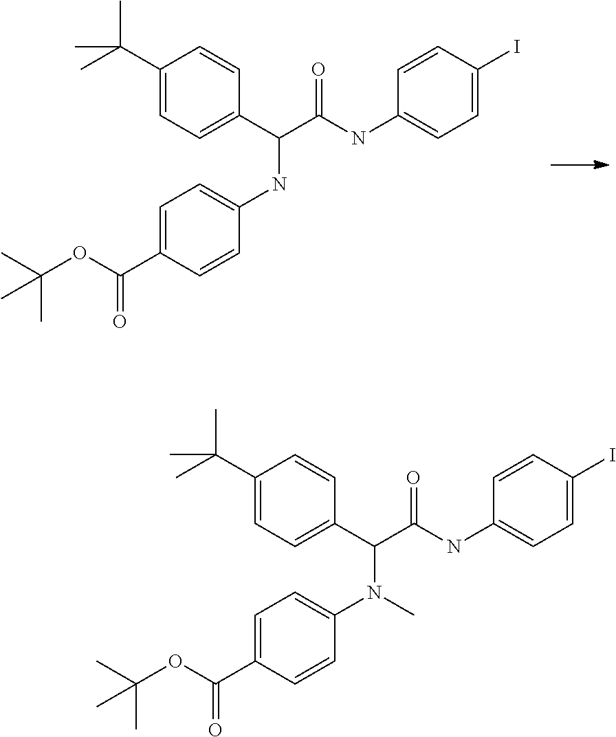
C1(C(C)(C)C)=CC=C(C(C(NC2=CC=C(I)C=C2)=O)NC2=CC=C(C(OC(C)(C)C)=O)C=C2)C=C1.C1(C(C)(C)C)=CC=C(C(C(NC2=CC=C(I)C=C2)=O)N(C2=CC=C(C(OC(C)(C)C)=O)C=C2)C)C=C1
